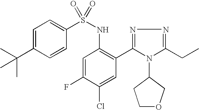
C1=C(C(C)(C)C)C=CC(S(NC2=C(C3=NN=C(CC)N3C3CCOC3)C=C(Cl)C(F)=C2)(=O)=O)=C1
